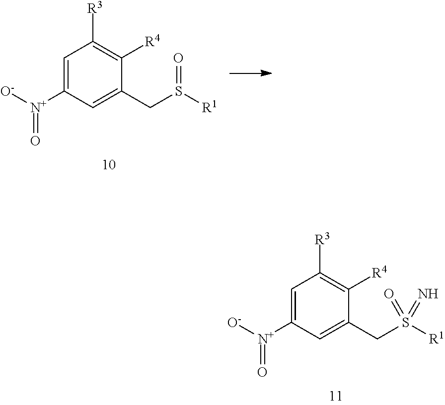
C1=C([N+]([O-])=O)C=C(CS([R1])=O)C([R4])=C1[R3].C1=C([N+]([O-])=O)C=C(CS([R1])(=N)=O)C([R4])=C1[R3]
